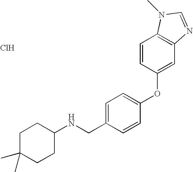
C1C(C)(C)CCC(NCC2=CC=C(OC3=CC4=C(C=C3)N(C)C=N4)C=C2)C1.Cl
